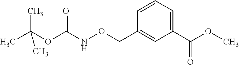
C1=CC=C(C(OC)=O)C=C1CONC(OC(C)(C)C)=O
